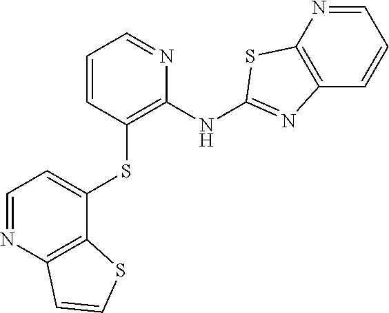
C1=CC(SC2=CC=NC3=C2SC=C3)=C(NC2=NC3=C(N=CC=C3)S2)N=C1
